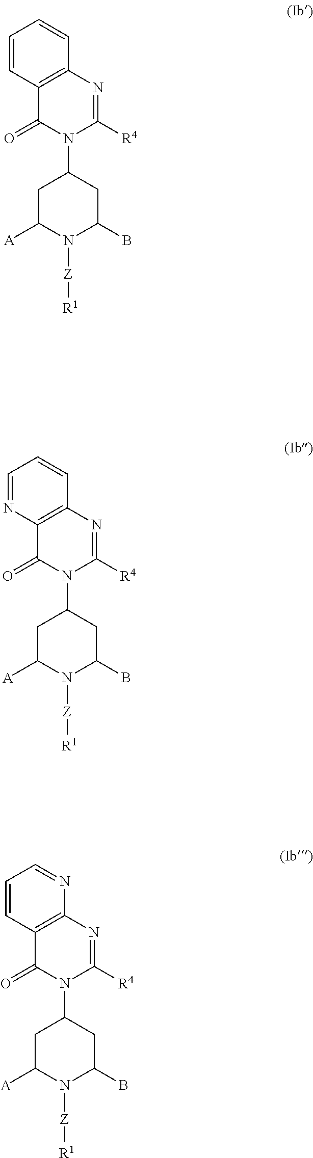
C12=C(N=C([R4])N(C3CC([A])N([Z][R1])C(B)C3)C1=O)C=CC=C2.C12=C(N=C([R4])N(C3CC([A])N([Z][R1])C(B)C3)C1=O)C=CC=N2.C12=C(N=C([R4])N(C3CC([A])N([Z][R1])C(B)C3)C1=O)N=CC=C2
